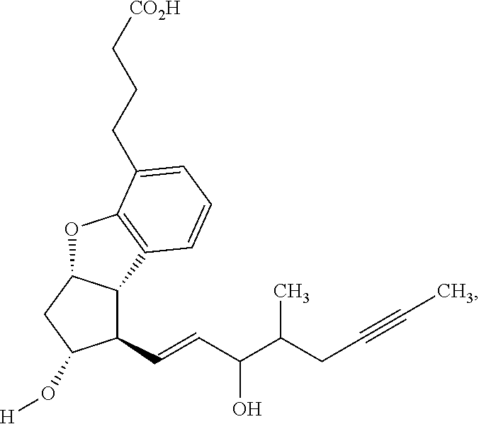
C1(C=CC(C(CC#CC)C)O)C2C(CC1O[H])OC1=C2C=CC=C1CCC[CO2H]
